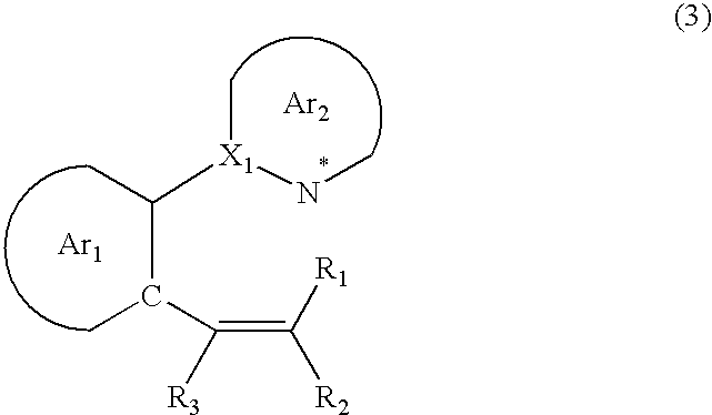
C(C(C(=C([R2])[R1])[R3])C)(C)[X1](C)NC.[Ar2].[Ar1]
